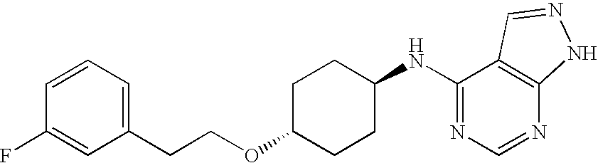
C1=CC=C(CCOC2CCC(NC3=NC=NC4=C3C=NN4)CC2)C=C1F
